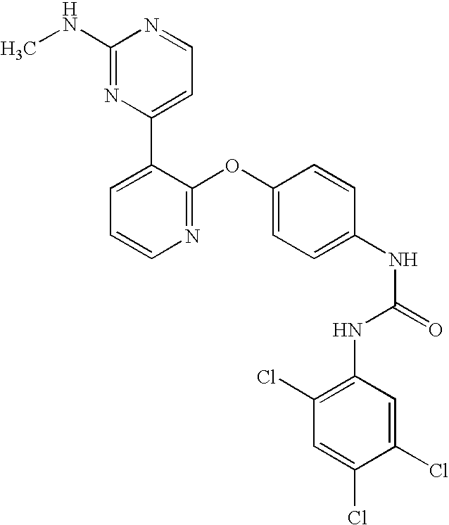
C1(NC)=NC(C2=CC=CN=C2OC2=CC=C(NC(=O)NC3=C(Cl)C=C(Cl)C(Cl)=C3)C=C2)=CC=N1
